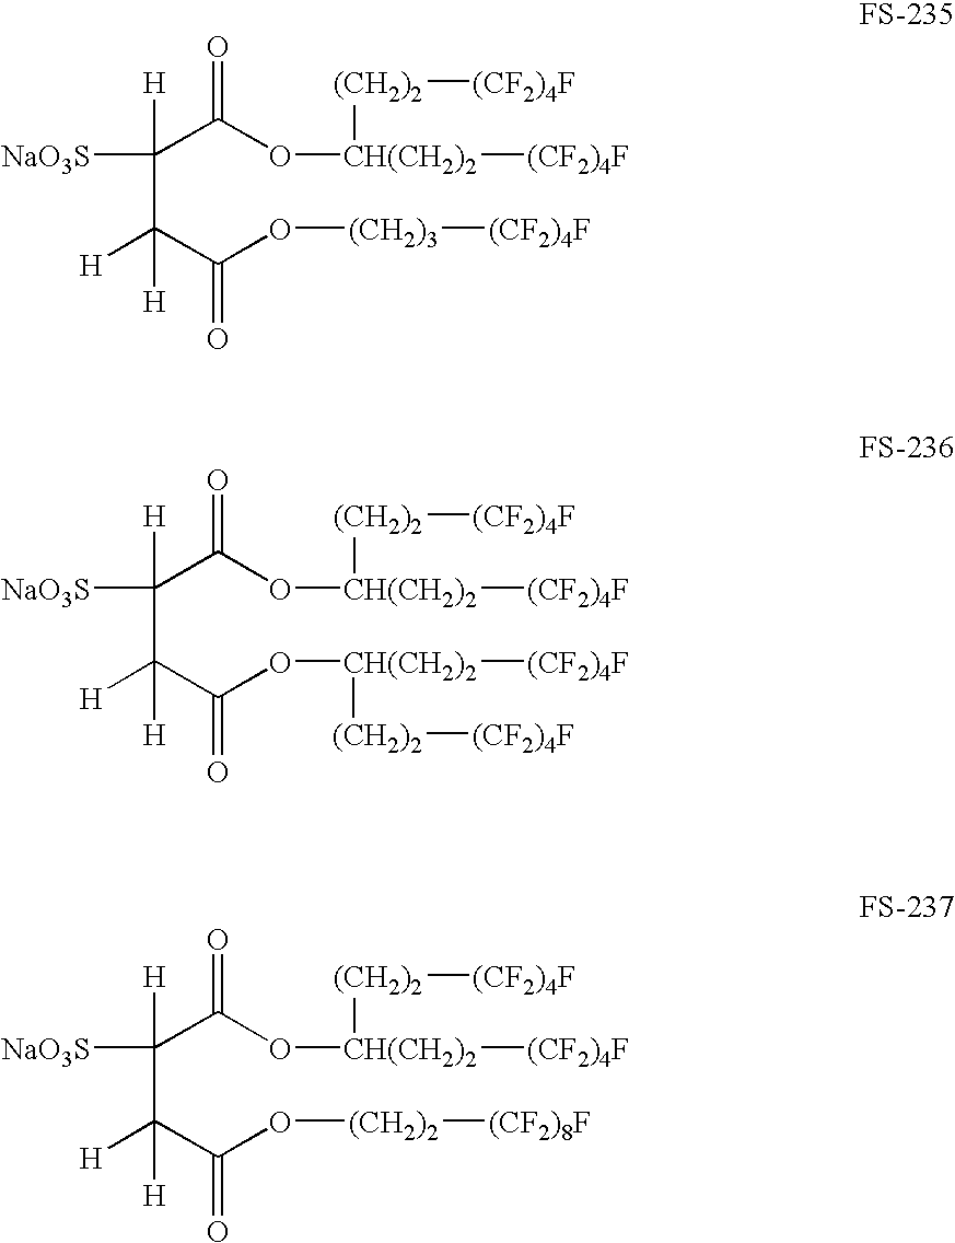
C(C(C(O[(CH2)3][(CF2)4F])=O)([H])[H])(C(O[CH(CH2)2]([(CF2)4F])[(CH2)2][(CF2)4F])=O)([H])[NaO3S].C(C(C(O[CH(CH2)2]([(CF2)4F])[(CH2)2][(CF2)4F])=O)([H])[H])(C(O[CH(CH2)2]([(CF2)4F])[(CH2)2][(CF2)4F])=O)([H])[NaO3S].C(C(C(O[(CH2)2][(CF2)8F])=O)([H])[H])(C(O[CH(CH2)2]([(CF2)4F])[(CH2)2][(CF2)4F])=O)([H])[NaO3S]
